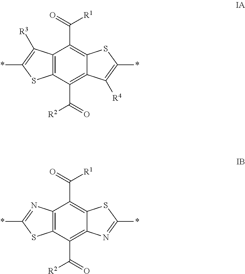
C12=C(C(C(=O)[R2])=C3C(=C1C(=O)[R1])SC(*)=C3[R4])SC(*)=C2[R3].C12=C(C(C(=O)[R2])=C3C(=C1C(=O)[R1])SC(*)=N3)SC(*)=N2
